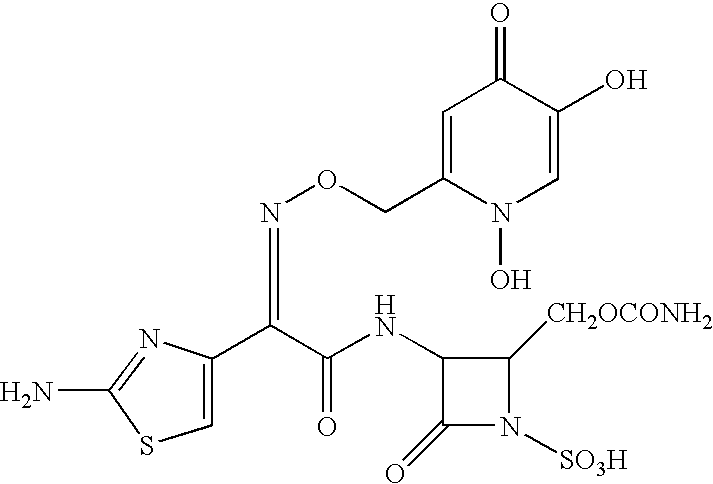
C1=C(CON=C(C(NC2C(=O)N([SO3H])C2[CH2OCONH2])=O)C2=CSC(N)=N2)N(O)C=C(O)C1=O
